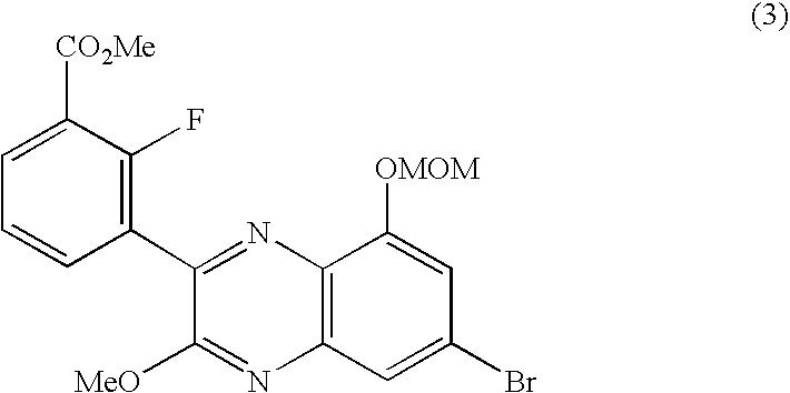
C1(C2=C(F)C([CO2Me])=CC=C2)=NC2=C(N=C1[MeO])C=C(Br)C=C2[OMOM]
